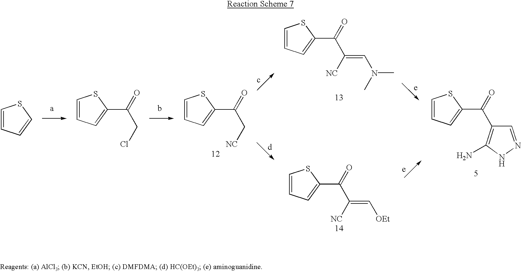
C1=CC=CS1.C1=CC=C(C(=O)CCl)S1.C1=CC=C(C(=O)C[NC])S1.C1=CC=C(C(=O)C([NC])=CN(C)C)S1.C1=CC=C(C(=O)C([NC])=C[OEt])S1.C1=CC=C(C(=O)C2=C(N)NN=C2)S1
